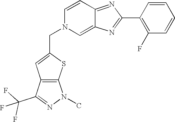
C12=C(SC(CN3C=C4C(=NC(C5=C(F)C=CC=C5)=N4)C=C3)=C1)N(C)N=C2C(F)(F)F
